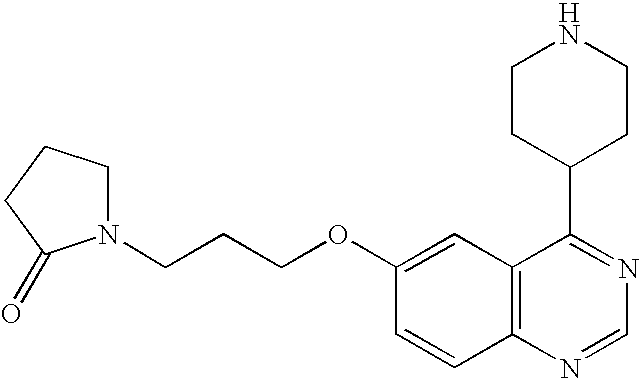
C12=C(N=CN=C1C1CCNCC1)C=CC(OCCCN1CCCC1=O)=C2
